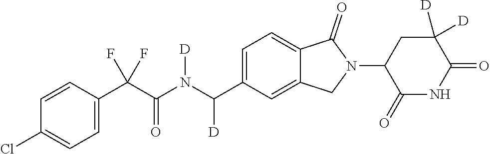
C1=CC(C(C(N(C(C2=CC=C3C(=C2)CN(C2C(=O)NC(=O)C([D])([D])C2)C3=O)[D])[D])=O)(F)F)=CC=C1Cl
